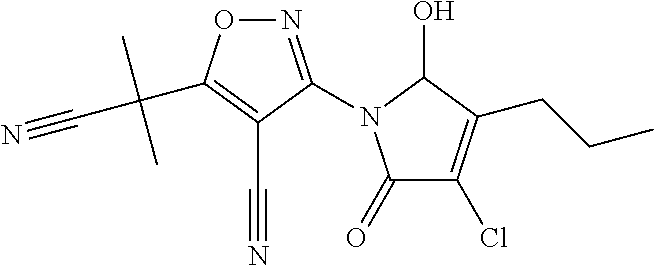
N1=C(N2C(=O)C(Cl)=C(CCC)C2O)C(C#N)=C(C(C#N)(C)C)O1
